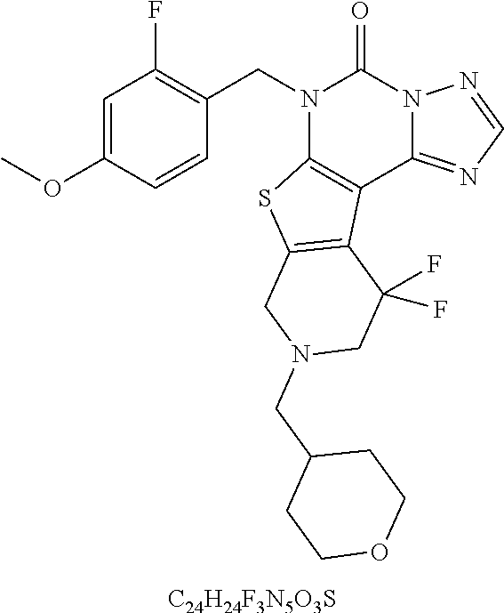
C1=C(OC)C=CC(CN2C3=C(C4=NC=NN4C2=O)C2=C(S3)CN(CC3CCOCC3)CC2(F)F)=C1F.[C24H24F3N5O3S]
